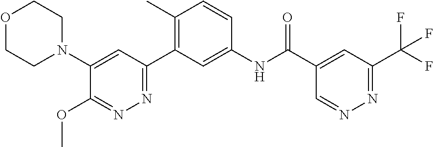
C1(N2CCOCC2)=CC(C2=C(C)C=CC(NC(C3=CC(C(F)(F)F)=NN=C3)=O)=C2)=NN=C1OC
